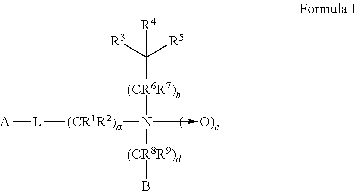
[A][L][(CR1R2)a]N(->[O)c])([(CR6R7)b]C([R5])([R3])[R4])[(CR8R9)d]B
